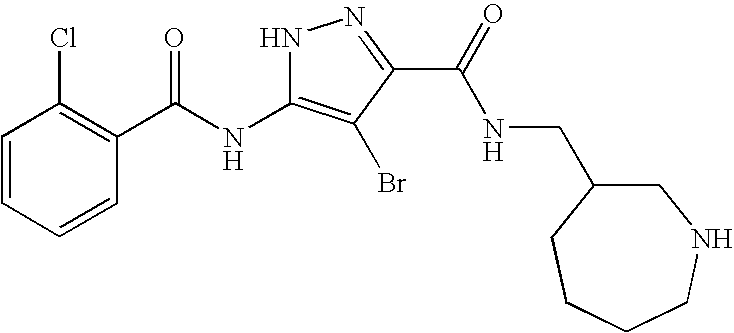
C1=CC=CC(C(=O)NC2=C(Br)C(C(=O)NCC3CNCCCC3)=NN2)=C1Cl
